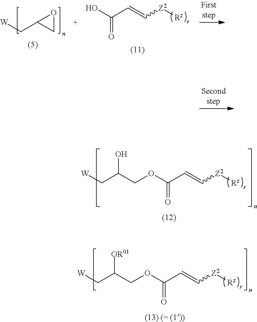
C(C1CO1)[W].C(C=C[Z2][Rz])(O)=O.C(C=C[Z2][Rz])(OCC(C[W])O)=O.C(C=C[Z2][Rz])(OCC(C[W])[OR01])=O
